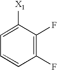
C1(F)=C(F)C([X1])=CC=C1
